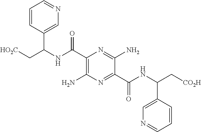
C1(C(=O)NC(C2=CN=CC=C2)C[CO2H])=NC(N)=C(C(NC(C2=CN=CC=C2)C[HO2C])=O)N=C1N
